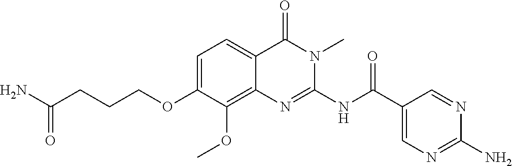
C1=C(OCCCC(=O)N)C(OC)=C2C(=C1)C(=O)N(C)C(NC(C1=CN=C(N)N=C1)=O)=N2
